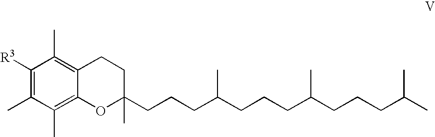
C1([R3])=C(C)C(C)=C2C(=C1C)CCC(C)(CCCC(CCCC(CCCC(C)C)C)C)O2
